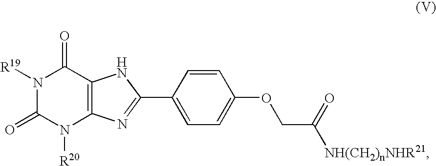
N1([R19])C(=O)N([R20])C2=C(C1=O)NC(C1=CC=C(OCC([NH(CH2)nNHR21])=O)C=C1)=N2
